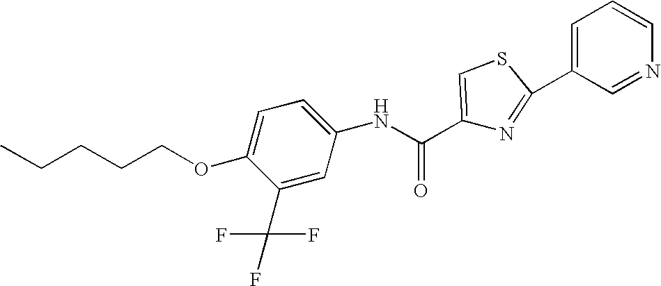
C1(OCCCCC)=CC=C(NC(C2=CSC(C3=CC=CN=C3)=N2)=O)C=C1C(F)(F)F
